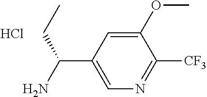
C1=C(C(N)CC)C=C(OC)C([CF3])=N1.Cl
